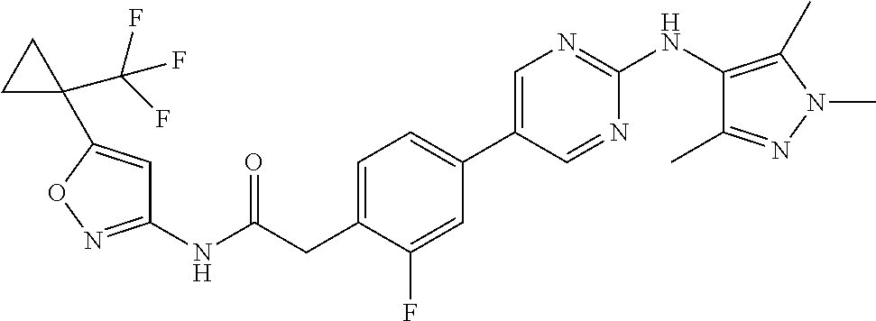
C1=C(CC(NC2=NOC(C3(C(F)(F)F)CC3)=C2)=O)C(F)=CC(C2=CN=C(NC3=C(C)N(C)N=C3C)N=C2)=C1
